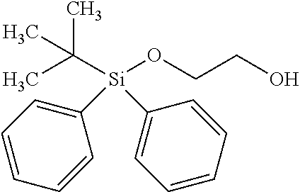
CC([Si](OCCO)(C1=CC=CC=C1)C1=CC=CC=C1)(C)C
